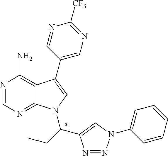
N1=CN=C2C(=C1N)C(C1=CN=C([CF3])N=C1)=CN2C(CC)C1=CN(C2=CC=CC=C2)N=N1
